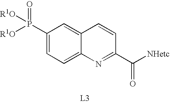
C1(P([R1O])([R1O])=O)=CC=C2C(=C1)C=CC(C([NHetc])=O)=N2
